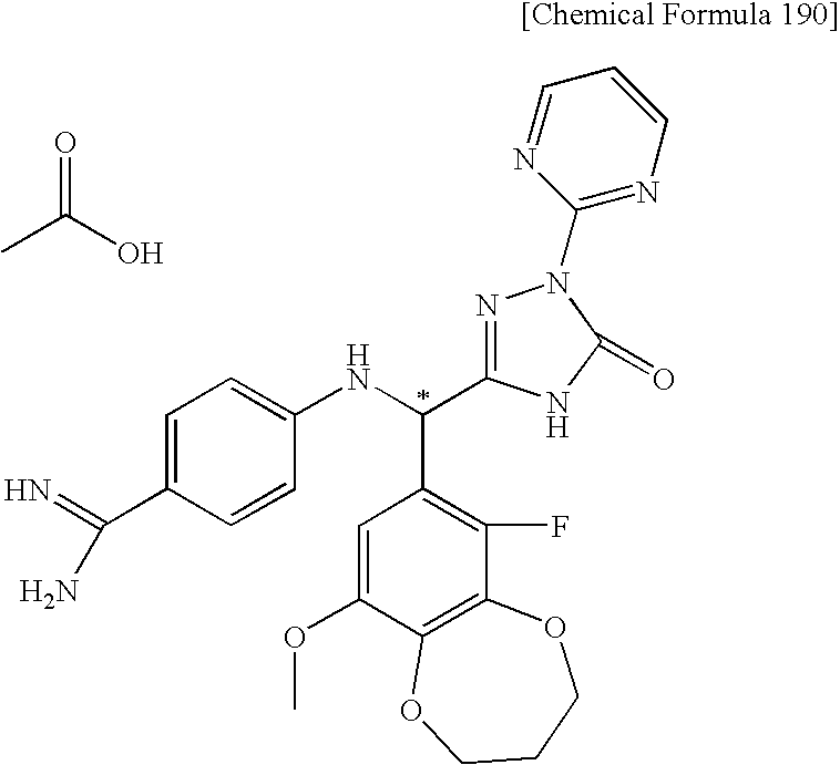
C1=CC=NC(N2N=C(C(NC3=CC=C(C(N)=N)C=C3)C3=C(F)C4=C(C(OC)=C3)OCCCO4)NC2=O)=N1.C(C)(O)=O
